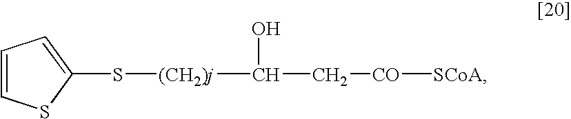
S([(CH2)j]C(C[CO][SCoA])O)C1=CC=CS1
